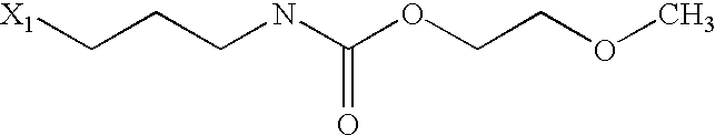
[X1]CCCNC(OCCOC)=O
